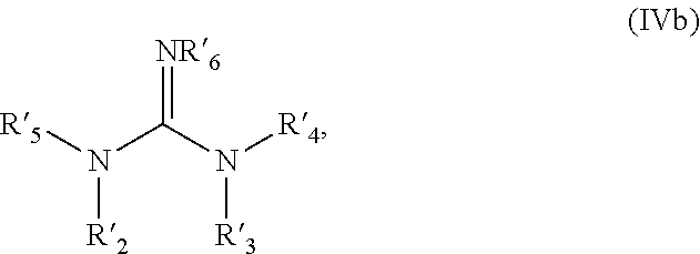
[NR6]=C(N([R4])[R3])N([R5])[R2]
